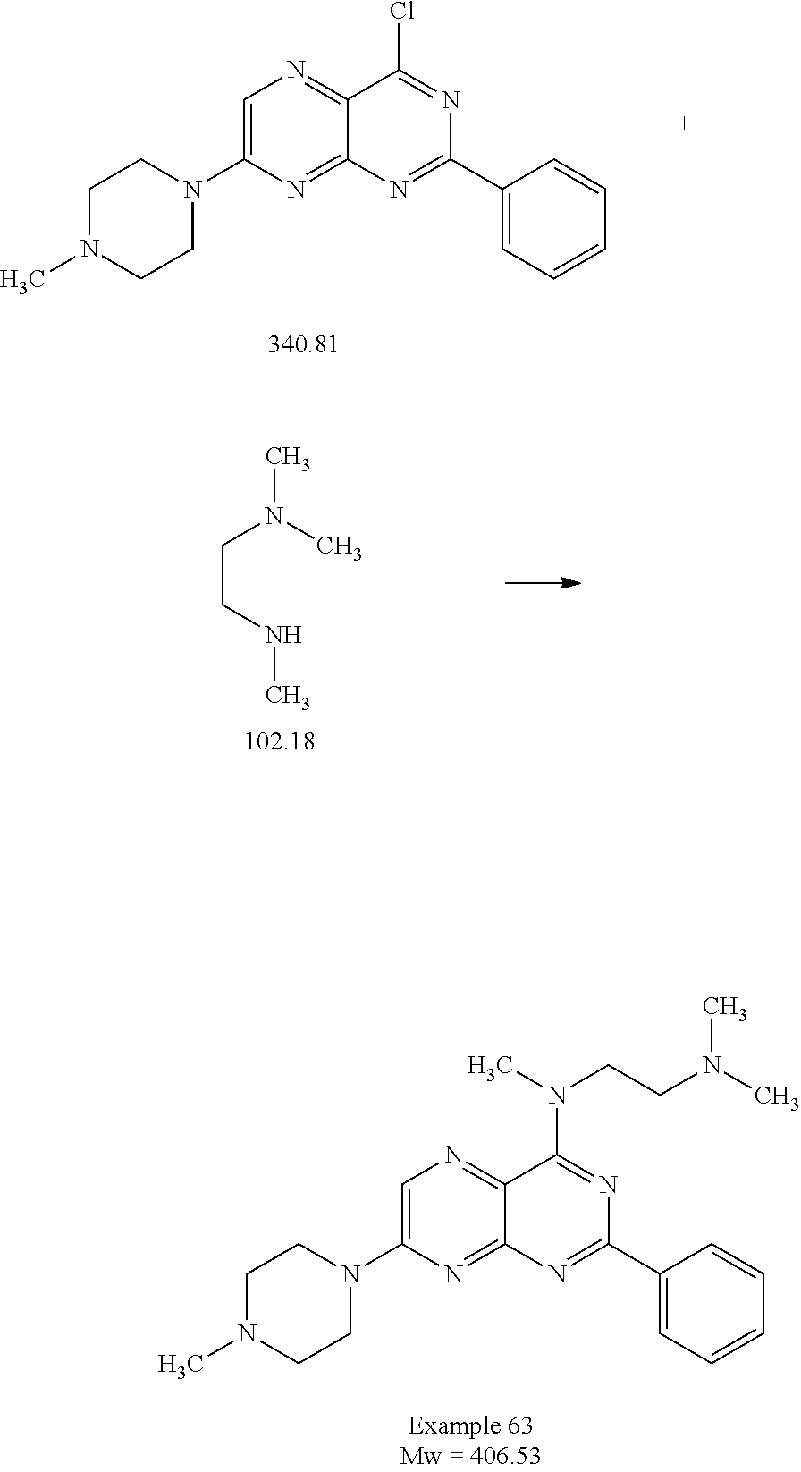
C1N(C)CCN(C2=CN=C3C(=N2)N=C(C2=CC=CC=C2)N=C3Cl)C1.CN(C)CCNC.C1N(C)CCN(C2=CN=C3C(=N2)N=C(C2=CC=CC=C2)N=C3N(CCN(C)C)C)C1
